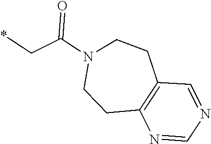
*CC(N1CCC2=C(CC1)C=NC=N2)=O
